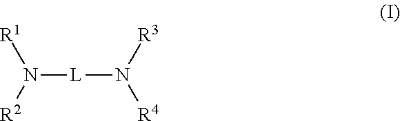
N([L]N([R4])[R3])([R2])[R1]
